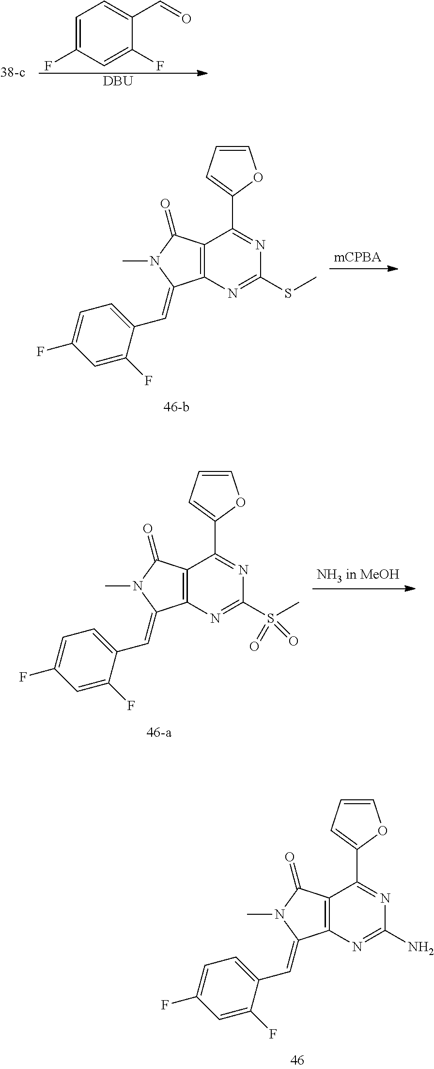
C1=CC=C(C2=NC(N)=NC3=C2C(=O)N(C)C3=CC2=CC=C(F)C=C2F)O1.C1=C(F)C=C(F)C(C=O)=C1.[DBU].C1=CC=C(C2=NC(SC)=NC3=C2C(=O)N(C)C3=CC2=CC=C(F)C=C2F)O1.C1=CC=C(C2=NC(S(C)(=O)=O)=NC3=C2C(=O)N(C)C3=CC2=CC=C(F)C=C2F)O1
